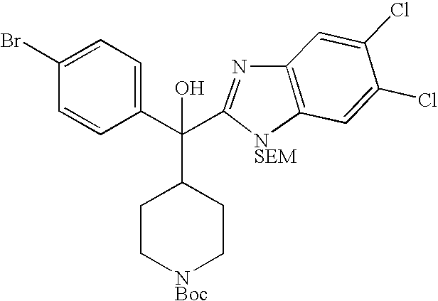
C1=C(Cl)C(Cl)=CC2=C1N=C(C(C1=CC=C(Br)C=C1)(O)C1CC[NBoc]CC1)[NSEM]2
